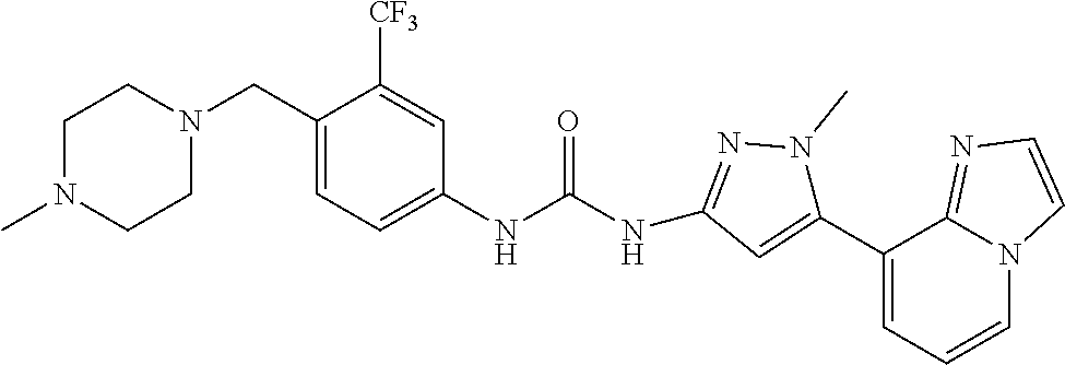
C1(C2=CC=CN3C2=NC=C3)=CC(NC(=O)NC2=CC=C(CN3CCN(C)CC3)C([CF3])=C2)=NN1C
